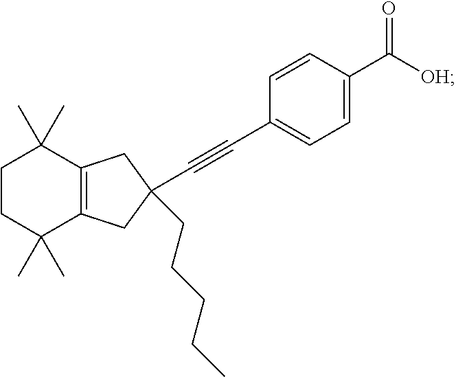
C1=CC(C#CC2(CCCCC)CC3=C(C2)C(C)(C)CCC3(C)C)=CC=C1C([OH])=O
